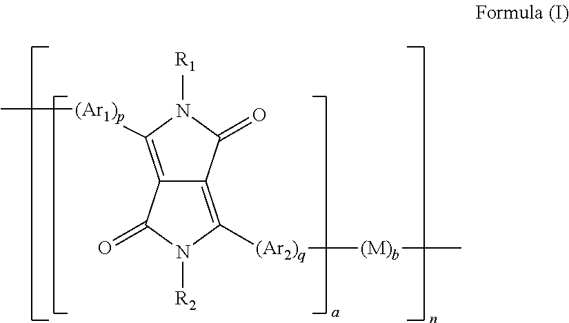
C12=C([(Ar1)p]C)N([R1])C(=O)C1=C([(Ar2)q][(M)b]C)N([R2])C2=O
